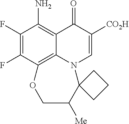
C1(F)=C(F)C2=C3C(=C1N)C(=O)C([CO2H])=CN3C1(C([Me])CO2)CCC1
